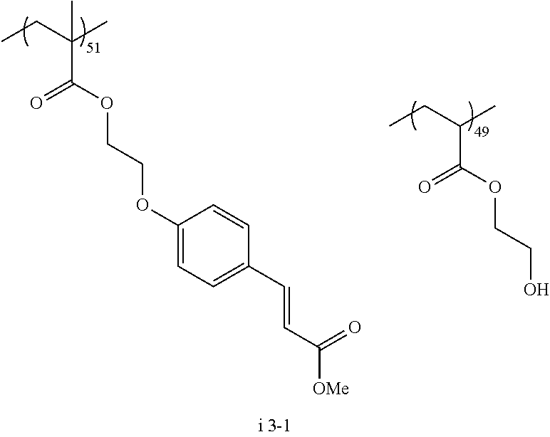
C(C(OCCO)=O)(C)CC.C1(OCCOC(C(C)(CC)C)=O)=CC=C(C=CC(=O)[OMe])C=C1
